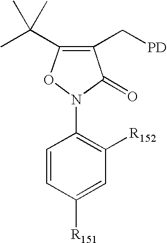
C1(C[PD])=C(C(C)(C)C)ON(C2=C([R152])C=C([R151])C=C2)C1=O
